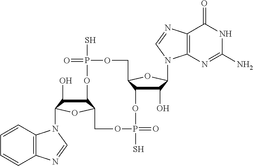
C12C(O)C(N3C4=C(C=CC=C4)N=C3)OC1COP(S)(=O)OC1C(O)C(N3C4=C(C(=O)NC(N)=N4)N=C3)OC1COP(S)(=O)O2
